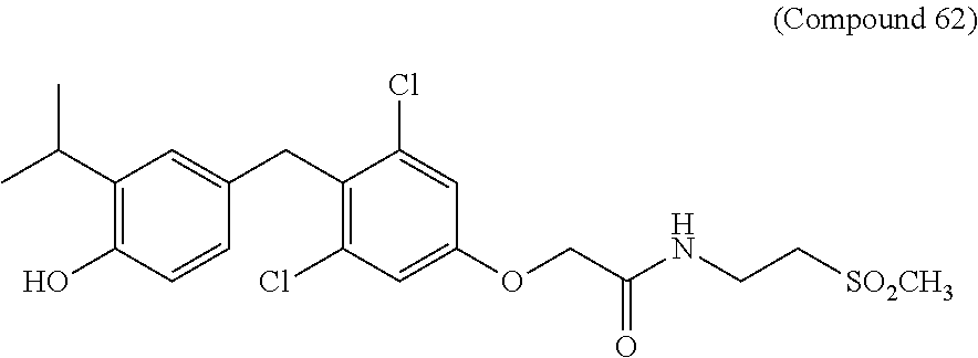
C1=CC(CC2=C(Cl)C=C(OCC(NCC[SO2CH3])=O)C=C2Cl)=CC(C(C)C)=C1O
